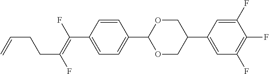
C1=CC(C(=C(F)CCC=C)F)=CC=C1C1OCC(C2=CC(F)=C(F)C(F)=C2)CO1
